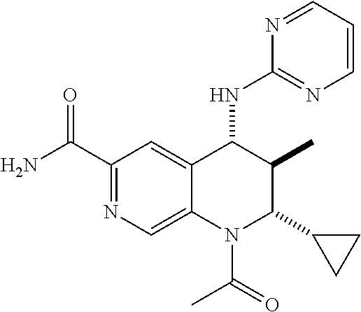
C1(C(N)=O)=NC=C2C(=C1)C(NC1=NC=CC=N1)C(C)C(C1CC1)N2C(=O)C
